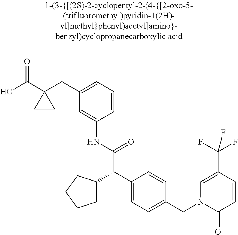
OC(C1(CC2=CC=CC(NC(=O)C(C3=CC=C(CN4C(=O)C=CC(C(F)(F)F)=C4)C=C3)C3CCCC3)=C2)CC1)=O
